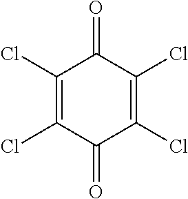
C1(=O)C(Cl)=C(Cl)C(=O)C(Cl)=C1Cl
